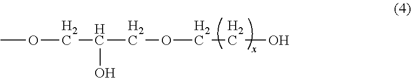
COCC(COCCO)O
